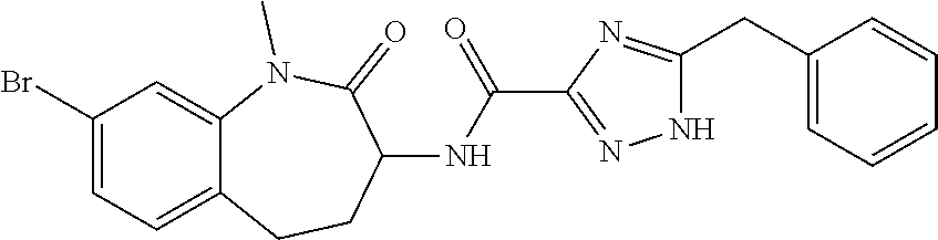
C1(Br)=CC=C2C(=C1)N(C)C(=O)C(NC(=O)C1=NNC(CC3=CC=CC=C3)=N1)CC2
